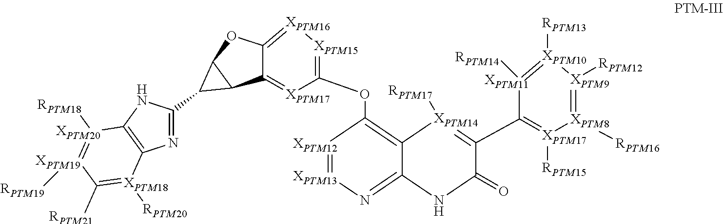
[XPTM12]1=[XPTM13]N=C2C(=C1OC1=[XPTM15][XPTM16]=C3C(=[XPTM17]1)C1C(O3)C1C1=NC3=C(N1)[XPTM20]([RPTM18])=[XPTM19]([RPTM19])C([RPTM21])=[XPTM18]3[RPTM20])[XPTM14]([RPTM17])=C(C1=[XPTM17]([RPTM15])[XPTM8]([RPTM16])=[XPTM9]([RPTM12])[XPTM10]([RPTM13])=[XPTM11]1[RPTM14])C(=O)N2
